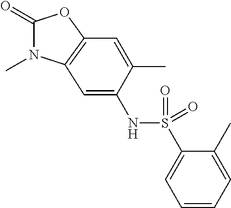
C1(=O)N(C)C2=C(O1)C=C(C)C(NS(C1=CC=CC=C1C)(=O)=O)=C2
